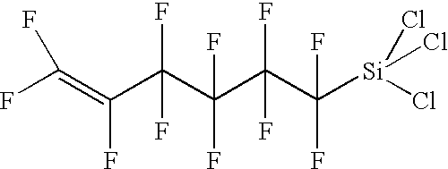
C(C(F)(F)C(C(C([Si](Cl)(Cl)Cl)(F)F)(F)F)(F)F)(F)=C(F)F
